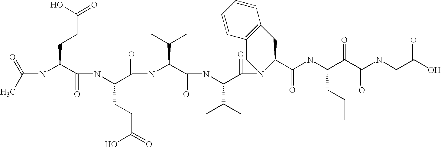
CC(=O)NC(C(NC(C(NC(C(NC(C(=O)N1CC2=C(CC1C(=O)NC(C(C(NCC(O)=O)=O)=O)CCC)C=CC=C2)C(C)C)=O)C(C)C)=O)CCC(O)=O)=O)CCC(=O)O
